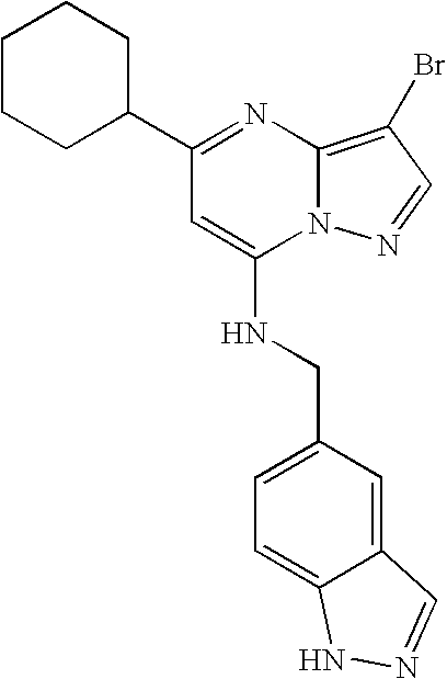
C1(C2=NC3=C(Br)C=NN3C(NCC3=CC=C4C(=C3)C=NN4)=C2)CCCCC1
